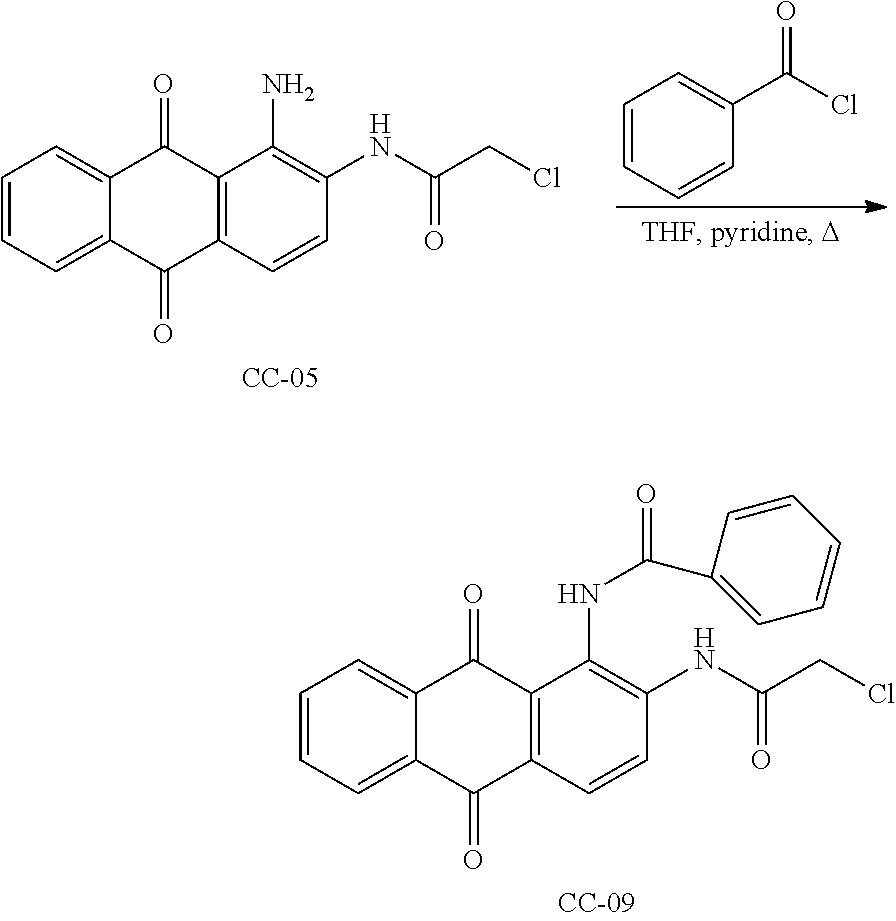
C1=CC=C2C(=C1)C(=O)C1=C(C2=O)C=CC(NC(=O)CCl)=C1NC(=O)C1=CC=CC=C1.O=C(Cl)C1=CC=CC=C1.C1=CC=C2C(=C1)C(=O)C1=C(C2=O)C=CC(NC(=O)CCl)=C1N
